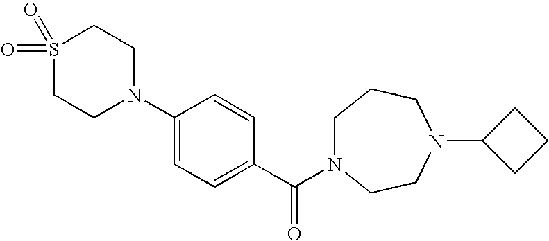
N1(C2=CC=C(C(=O)N3CCCN(C4CCC4)CC3)C=C2)CCS(=O)(=O)CC1
